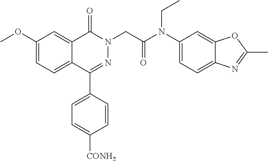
C1(OC)=CC=C2C(=C1)C(=O)N(CC(N(C1=CC=C3C(=C1)OC(C)=N3)CC)=O)N=C2C1=CC=C([CONH2])C=C1
